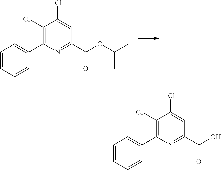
N1=C(C(O)=O)C=C(Cl)C(Cl)=C1C1=CC=CC=C1.N1=C(C(OC(C)C)=O)C=C(Cl)C(Cl)=C1C1=CC=CC=C1
